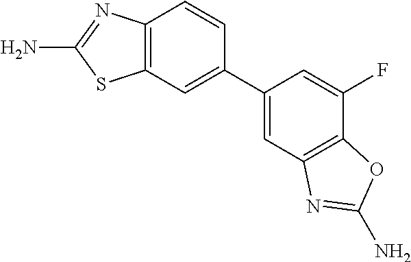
C12=C(C=C(C3=CC4=C(C(F)=C3)OC(N)=N4)C=C1)SC(N)=N2
